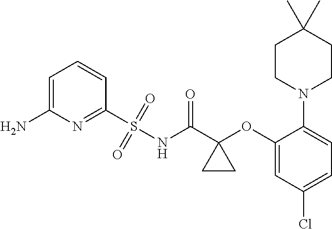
C1=C(N)N=C(S(NC(C2(OC3=CC(Cl)=CC=C3N3CCC(C)(C)CC3)CC2)=O)(=O)=O)C=C1
